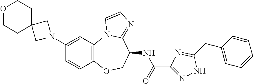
C12=C(OCC(NC(=O)C3=NNC(CC4=CC=CC=C4)=N3)C3=NC=CN13)C=CC(N1CC3(C1)CCOCC3)=C2
